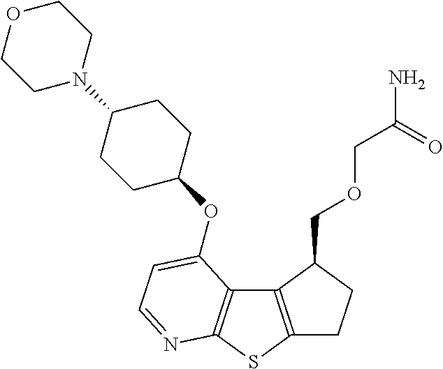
C1C2=C(C(COCC(=O)N)C1)C1=C(S2)N=CC=C1OC1CCC(N2CCOCC2)CC1
